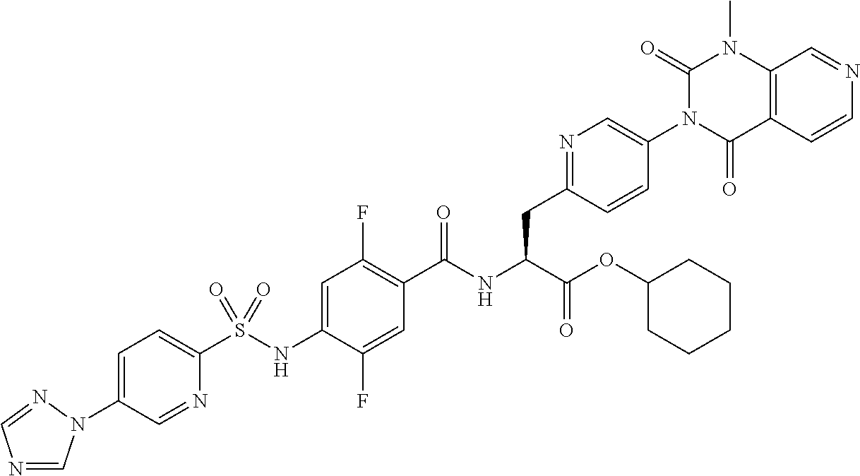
C1(N2C=NC=N2)=CC=C(S(NC2=CC(F)=C(C(NC(C(=O)OC3CCCCC3)CC3=NC=C(N4C(=O)C5=C(N(C)C4=O)C=NC=C5)C=C3)=O)C=C2F)(=O)=O)N=C1
